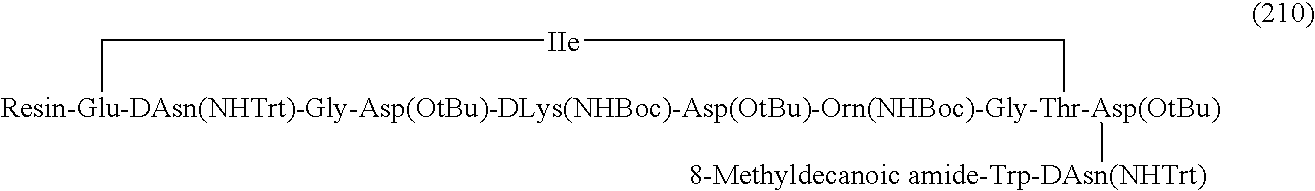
[Resin-Glu-DAsn(NHTrt)-Gly-Asp(OtBu)-DLys(NHBoc)-Asp(OtBu)-Orn(NHBoc)-Gly-Thr-Asp(OtBu)]1([8-Methyldecanoic amide-Trp-DAsn(NHTrt)])C[IIe]C1
